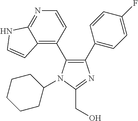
C1(C2=CC=C(F)C=C2)=C(C2=C3C(=NC=C2)NC=C3)N(C2CCCCC2)C(CO)=N1
